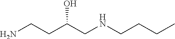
C(N)CC(CNCCCC)O
